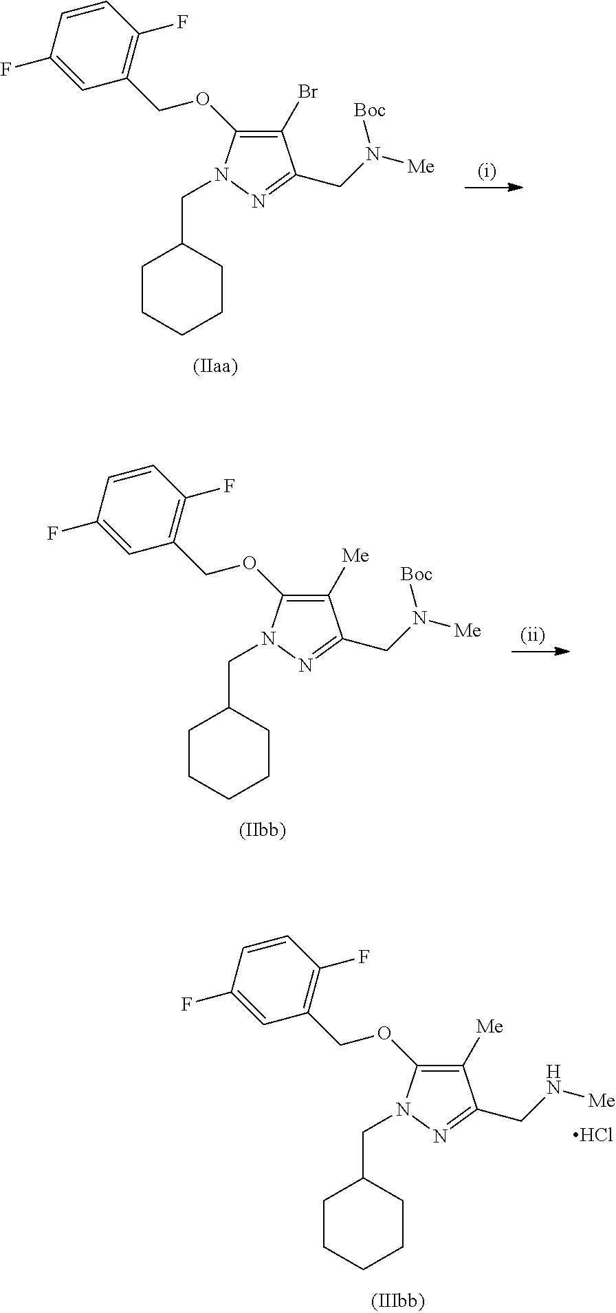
C1([Me])=C(OCC2=C(F)C=CC(F)=C2)N(CC2CCCCC2)N=C1CN[Me].Cl.C1(Br)=C(OCC2=C(F)C=CC(F)=C2)N(CC2CCCCC2)N=C1CN([Me])[Boc].C1([Me])=C(OCC2=C(F)C=CC(F)=C2)N(CC2CCCCC2)N=C1CN([Me])[Boc]
